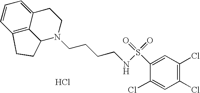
C1=CC2=C3C(=C1)CCN(CCCCNS(=O)(=O)C1=CC(Cl)=C(Cl)C=C1Cl)C3CC2.Cl
